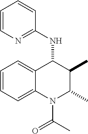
C12=CC=CC=C1N(C(C)=O)C(C)C(C)C2NC1=NC=CC=C1
